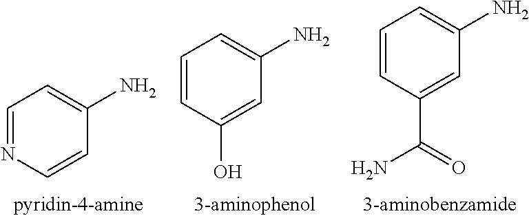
C1=NC=CC(N)=C1.C1=CC(O)=CC(N)=C1.C1=CC(C(=O)N)=CC(N)=C1
